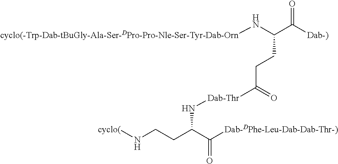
C(C([Dab-)])=O)(CCC([Dab-Thr]NC(CCN[cyclo(])C([Dab-DPhe-Leu-Dab-Dab-Thr-)])=O)=O)N[cyclo(-Trp-Dab-tBuGly-Ala-Ser-DPro-Pro-Nle-Ser-Tyr-Dab-Orn]
